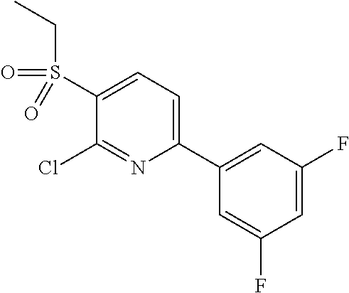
C1(S(=O)(=O)CC)=CC=C(C2=CC(F)=CC(F)=C2)N=C1Cl
